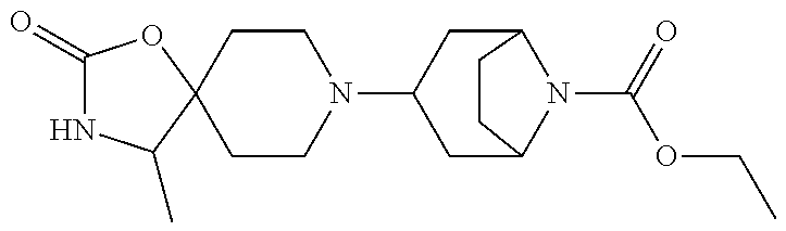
C1(=O)NC(C)C2(O1)CCN(C1CC3N(C(=O)OCC)C(C1)CC3)CC2
